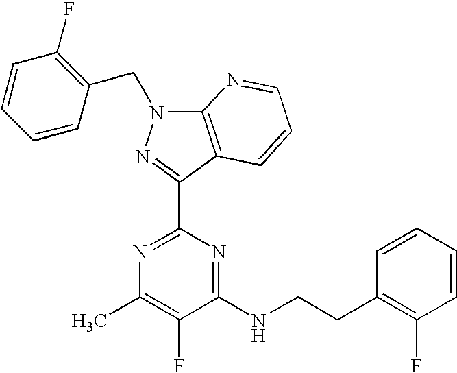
N1=C(C2=NN(CC3=C(F)C=CC=C3)C3=C2C=CC=N3)N=C(NCCC2=C(F)C=CC=C2)C(F)=C1C
